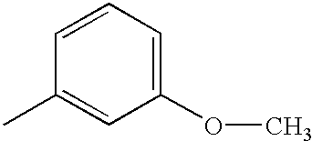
C1(OC)=CC=CC(C)=C1
